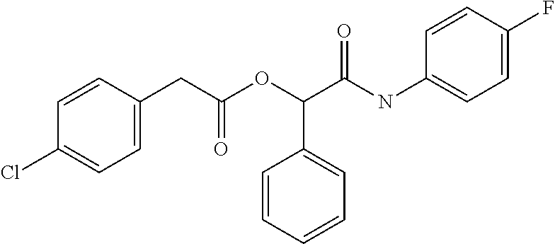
C1=CC(CC(OC(C(NC2=CC=C(F)C=C2)=O)C2=CC=CC=C2)=O)=CC=C1Cl
